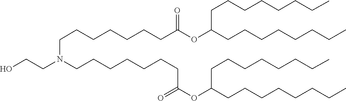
C(CN(CCCCCCCC(=O)OC(CCCCCCCC)CCCCCCCC)CCO)CCCCCC(=O)OC(CCCCCCCC)CCCCCCCC
